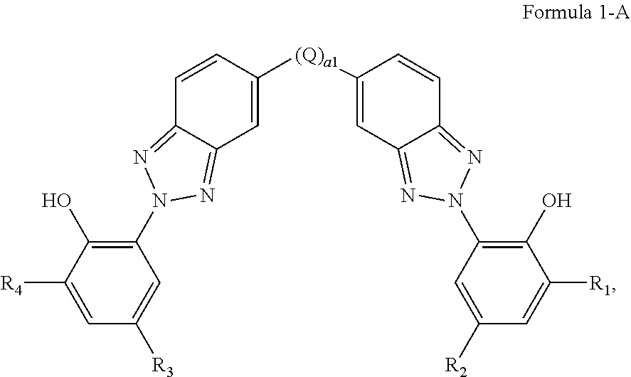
C1=CC([(Q)a1]C2=CC3=NN(C4=C(O)C([R1])=CC([R2])=C4)N=C3C=C2)=CC2=NN(C3=C(O)C([R4])=CC([R3])=C3)N=C12
